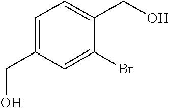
C1=C(CO)C=C(Br)C(CO)=C1
